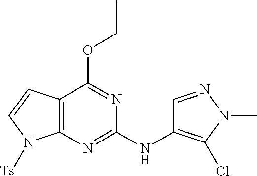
C12=C(N=C(NC3=C(Cl)N(C)N=C3)N=C1OCC)N([Ts])C=C2
